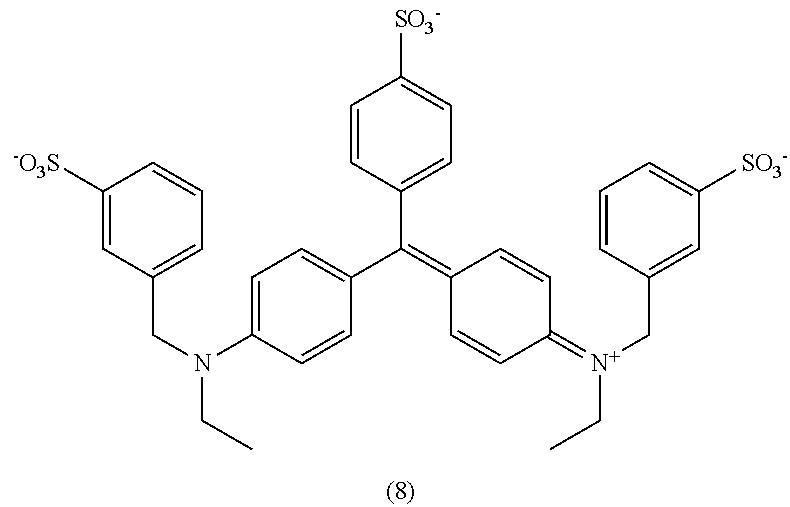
C1=C(N(CC2=CC=CC([-O3S])=C2)CC)C=CC(C(=C2C=CC(=[N+](CC3=CC([SO3-])=CC=C3)CC)C=C2)C2=CC=C([SO3-])C=C2)=C1
